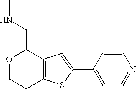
O1CCC2=C(C1CNC)C=C(C1=CC=NC=C1)S2
